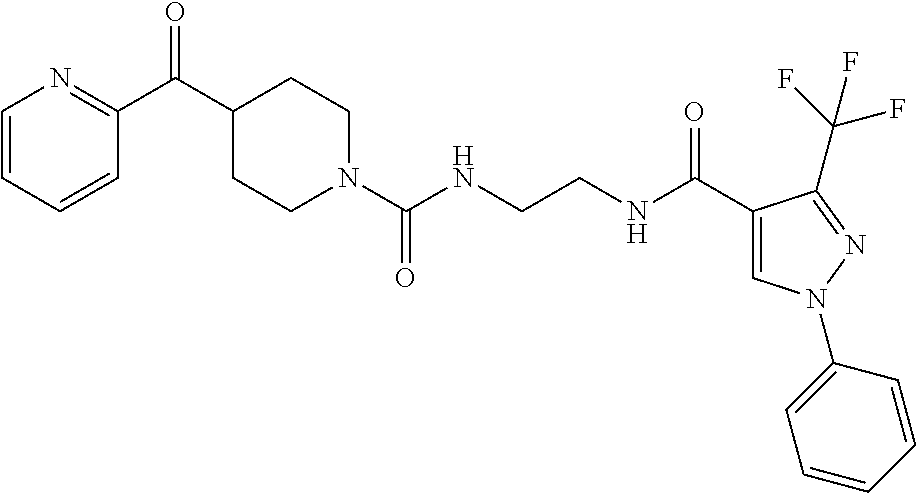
C1(C(C2=NC=CC=C2)=O)CCN(C(NCCNC(C2=CN(C3=CC=CC=C3)N=C2C(F)(F)F)=O)=O)CC1
